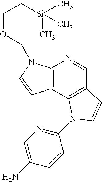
C12=C(C=NC3=C1C=CN3COCC[Si](C)(C)C)C=CN2C1=NC=C(N)C=C1
